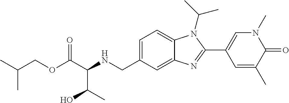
O(C(C(NCC1=CC=C2C(=C1)N=C(C1=CN(C)C(=O)C(C)=C1)N2C(C)C)C(O)C)=O)CC(C)C
